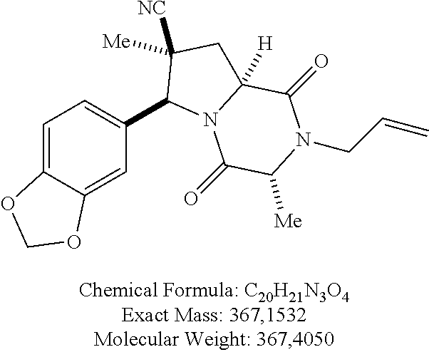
C1=C2C(=CC(C3N4C([H])(CC3([Me])[NC])C(=O)N(CC=C)C([Me])C4=O)=C1)OCO2
